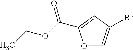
O1C=C(Br)C=C1C(OCC)=O
